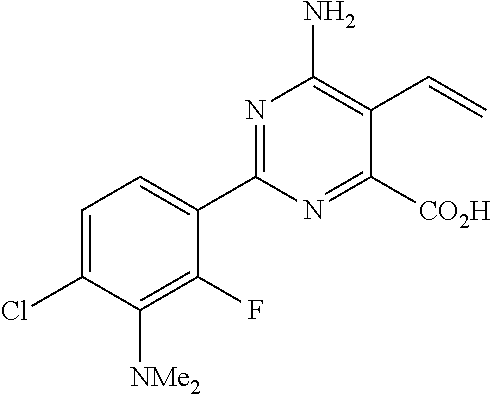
C1(C2=NC(N)=C(C=C)C([CO2H])=N2)=CC=C(Cl)C([NMe2])=C1F
